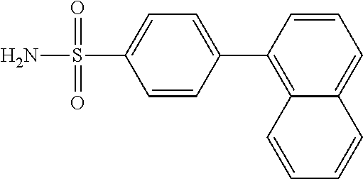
NS(C1=CC=C(C2=C3C(=CC=C2)C=CC=C3)C=C1)(=O)=O
